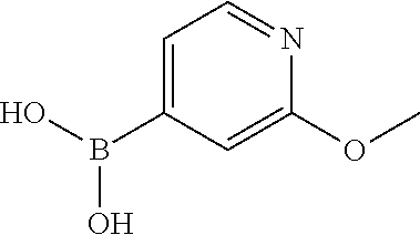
C1=C(B(O)O)C=C(OC)N=C1
